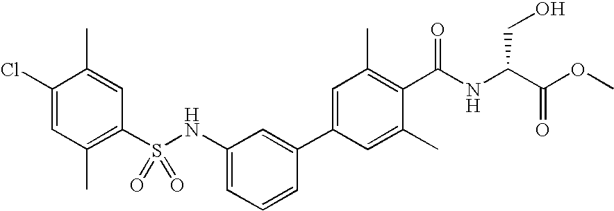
S(NC1=CC=CC(C2=CC(C)=C(C(NC(C(OC)=O)CO)=O)C(C)=C2)=C1)(=O)(=O)C1=C(C)C=C(Cl)C(C)=C1
